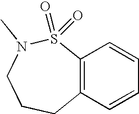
C12=C(C=CC=C1)CCCN(C)S2(=O)=O
